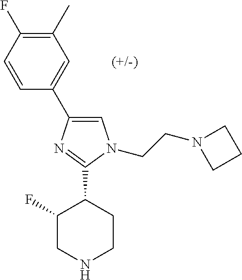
C1(C2=CC(C)=C(F)C=C2)=CN(CCN2CCC2)C(C2C(F)CNCC2)=N1
